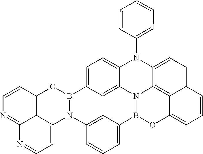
N12B(C3=CC=C4N(C5=CC=CC=C5)C5=CC=C6C7=C5N5B(OC7=CC=C6)C6=CC=CC1=C6C3=C54)OC1=C3C2=CC=NC3=NC=C1
